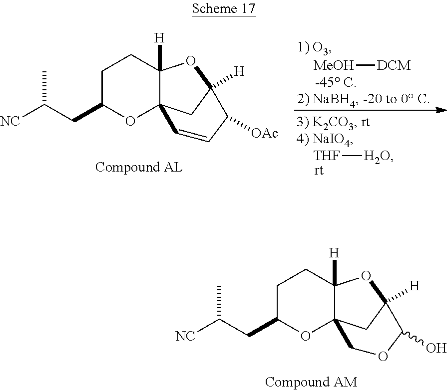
[MeOH][DCM].[THF][H2O].C1C(CC([NC])C)OC23C([H])(C1)OC([H])(C2)C([OAc])C=C3.C1C(CC([NC])C)OC23C([H])(C1)OC([H])(C2)C(O)OC3
